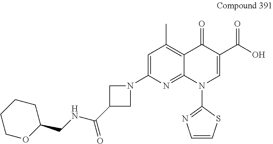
C1(N2CC(C(NCC3CCCCO3)=O)C2)=CC(C)=C2C(=N1)N(C1=NC=CS1)C=C(C(O)=O)C2=O
